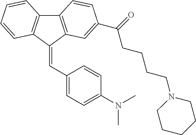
C12=C(C(=CC3=CC=C(N(C)C)C=C3)C3=C1C=CC=C3)C=C(C(=O)CCCCN1CCCCC1)C=C2
